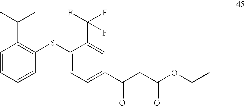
C1=CC=CC(SC2=CC=C(C(CC(=O)OCC)=O)C=C2C(F)(F)F)=C1C(C)C
